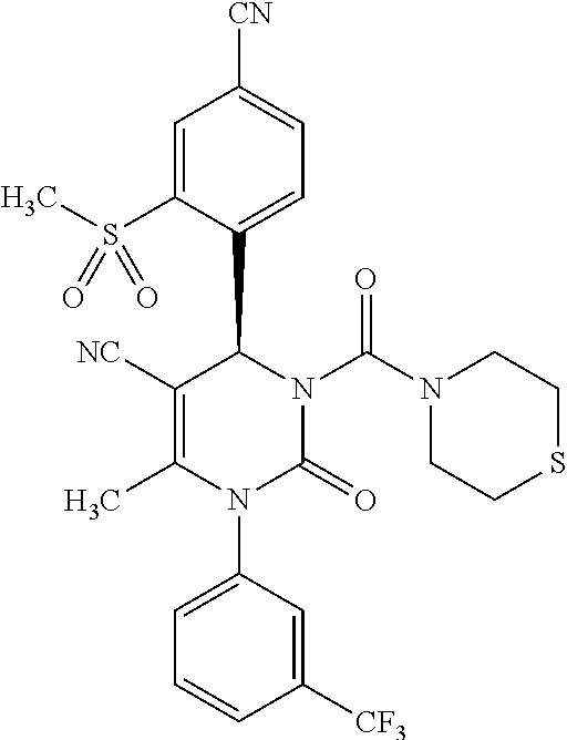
C1=C(S(C)(=O)=O)C(C2C([NC])=C(C)N(C3=CC=CC([CF3])=C3)C(=O)N2C(N2CCSCC2)=O)=CC=C1[CN]
